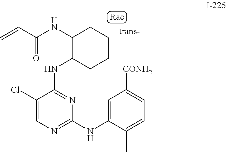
C1(Cl)=CN=C(NC2=CC([CONH2])=CC=C2C)N=C1NC1CCCCC1NC(C=C)=O
